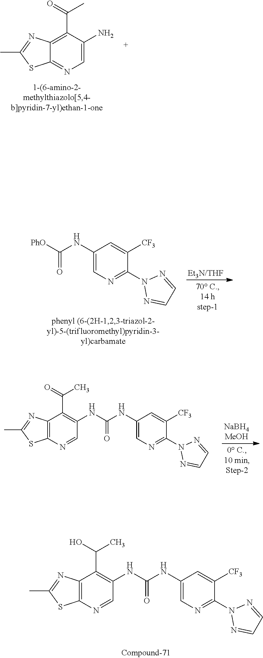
C12=C(C(=O)C)C(N)=CN=C1SC(C)=N2.C1(NC([PhO])=O)=CN=C(N2N=CC=N2)C([CF3])=C1.C12=C(N=CC(NC(NC3=CN=C(N4N=CC=N4)C([CF3])=C3)=O)=C1C(C)=O)SC(C)=N2.C12=C(N=CC(NC(NC3=CN=C(N4N=CC=N4)C([CF3])=C3)=O)=C1C(C)O)SC(C)=N2
